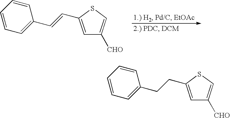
C1=C(C=CC2=CC=CC=C2)SC=C1[CHO].C1=C(CCC2=CC=CC=C2)SC=C1[CHO]
